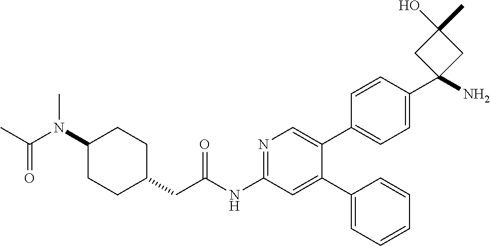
C1(N(C(=O)C)C)CCC(CC(NC2=NC=C(C3=CC=C(C4(N)CC(O)(C)C4)C=C3)C(C3=CC=CC=C3)=C2)=O)CC1
